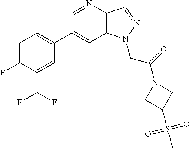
C1(C2=CC=C(F)C(C(F)F)=C2)=CC2=C(C=NN2CC(=O)N2CC(S(C)(=O)=O)C2)N=C1
